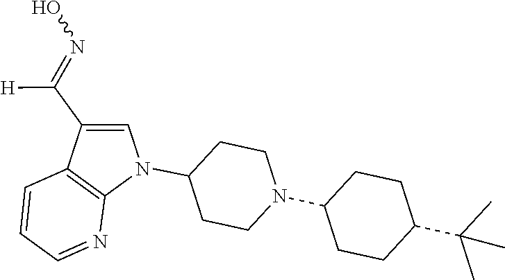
N1(C2CCN(C3CCC(C(C)(C)C)CC3)CC2)C=C(C([H])=NO)C2=C1N=CC=C2
